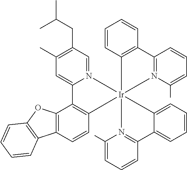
C12=C(C=CC3=C1C1=CC(C)=C(CC(C)C)C=N1[Ir]314(C3=C(C=CC=C3)C3=N1C(C)=CC=C3)N1=C(C=CC=C1C)C1=CC=CC=C14)C1=C(O2)C=CC=C1
